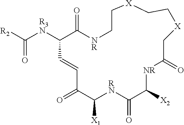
O=C1C([X1])[RN]C(=O)C([X2])[NR]C(=O)C[X]CC[X]CC[NR]C(=O)C([R3N]C([R2])=O)C=C1
